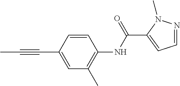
CC#CC1=CC(C)=C(NC(C2=CC=NN2C)=O)C=C1
